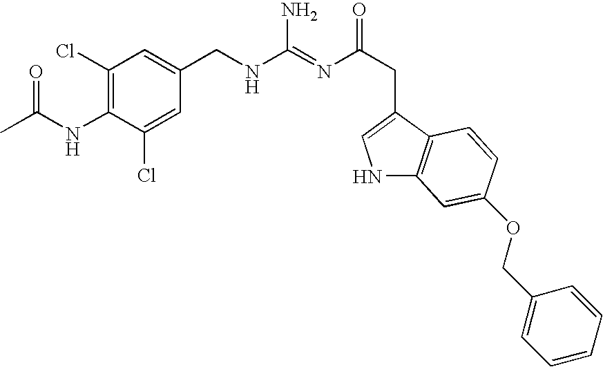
C1(Cl)=C(NC(C)=O)C(Cl)=CC(CNC(=NC(CC2=CNC3=C2C=CC(OCC2=CC=CC=C2)=C3)=O)N)=C1
